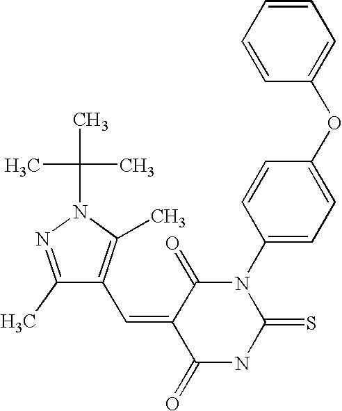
C1=CC=CC(OC2=CC=C(N3C(=O)C(=CC4=C(C)N(C(C)(C)C)N=C4C)C(=O)NC3=S)C=C2)=C1
